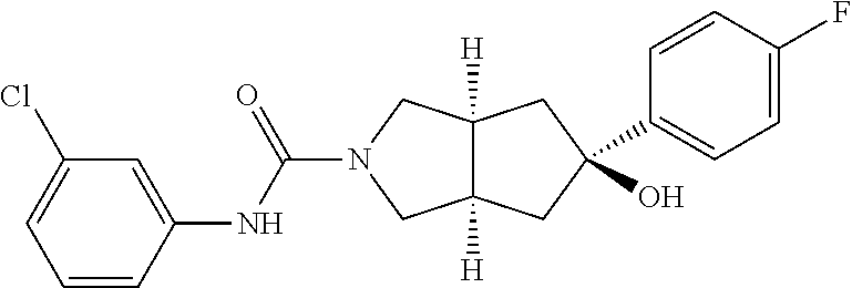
C1=CC(NC(=O)N2CC3([H])C([H])(C2)CC(C2=CC=C(F)C=C2)(O)C3)=CC(Cl)=C1
